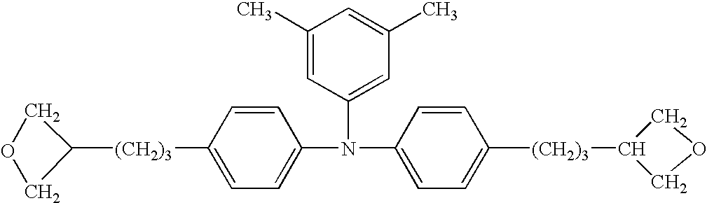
O1CC([(CH2)3]C2=CC=C(N(C3=CC=C([(CH2)3]C4COC4)C=C3)C3=CC(C)=CC(C)=C3)C=C2)C1
